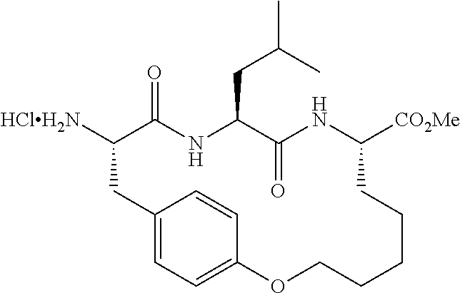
[HClH2N]C1C(=O)NC(CC(C)C)C(=O)NC([CO2Me])CCCCCOC2=CC=C(C1)C=C2
